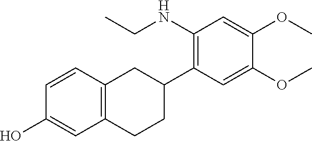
C12=C(C=CC(O)=C1)CC(C1=C(NCC)C=C(OC)C(OC)=C1)CC2
